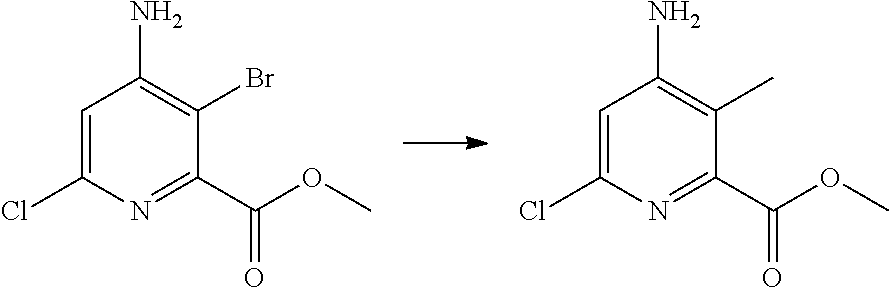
C1=C(Cl)N=C(C(OC)=O)C(Br)=C1N.C1=C(Cl)N=C(C(OC)=O)C(C)=C1N
